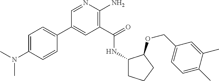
C1(C2=CC=C(N(C)C)C=C2)=CC(C(=O)NC2CCCC2OCC2=CC=C(C)C(C)=C2)=C(N)N=C1
